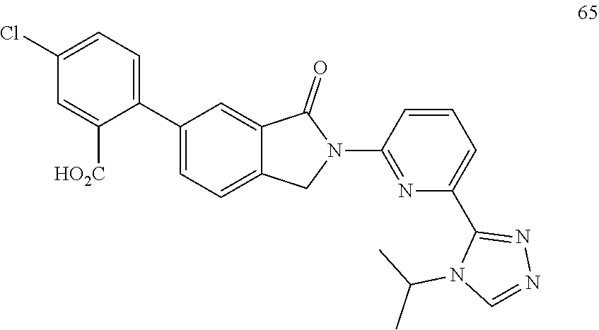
C1(C2=CC=C3C(=C2)C(=O)N(C2=NC(C4=NN=CN4C(C)C)=CC=C2)C3)=CC=C(Cl)C=C1[HO2C]
